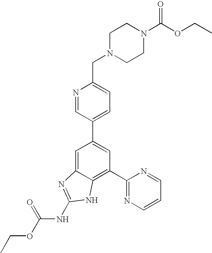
N1=CC(C2=CC(C3=NC=CC=N3)=C3C(=C2)N=C(NC(OCC)=O)N3)=CC=C1CN1CCN(C(OCC)=O)CC1
